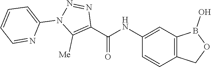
C1(NC(C2=C([Me])N(C3=CC=CC=N3)N=N2)=O)=CC2=C(C=C1)COB2O
